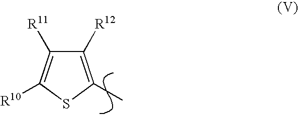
C1([R12])=C(C)SC([R10])=C1[R11]
